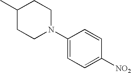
C1(C)CCN(C2=CC=C([NO2])C=C2)CC1
